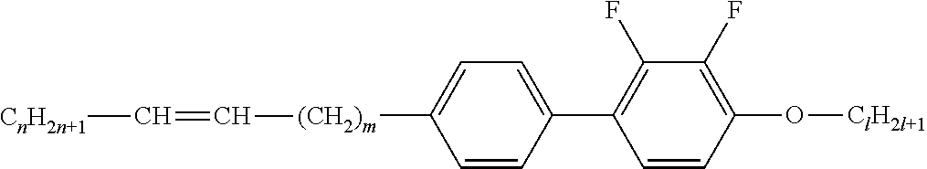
C1=C([(CH2)m]C=C[CnH2n+1])C=CC(C2=C(F)C(F)=C(O[ClH2l+1])C=C2)=C1
